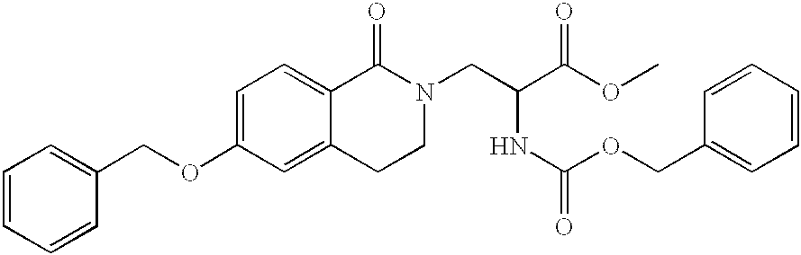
C1=CC=CC(COC2=CC=C3C(=C2)CCN(CC(C(OC)=O)NC(=O)OCC2=CC=CC=C2)C3=O)=C1
